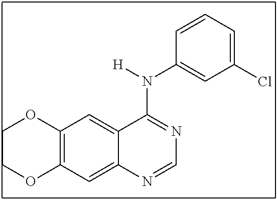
C1COC2=C(O1)C=C1C(=C2)N=CN=C1N([H])C1=CC(Cl)=CC=C1
